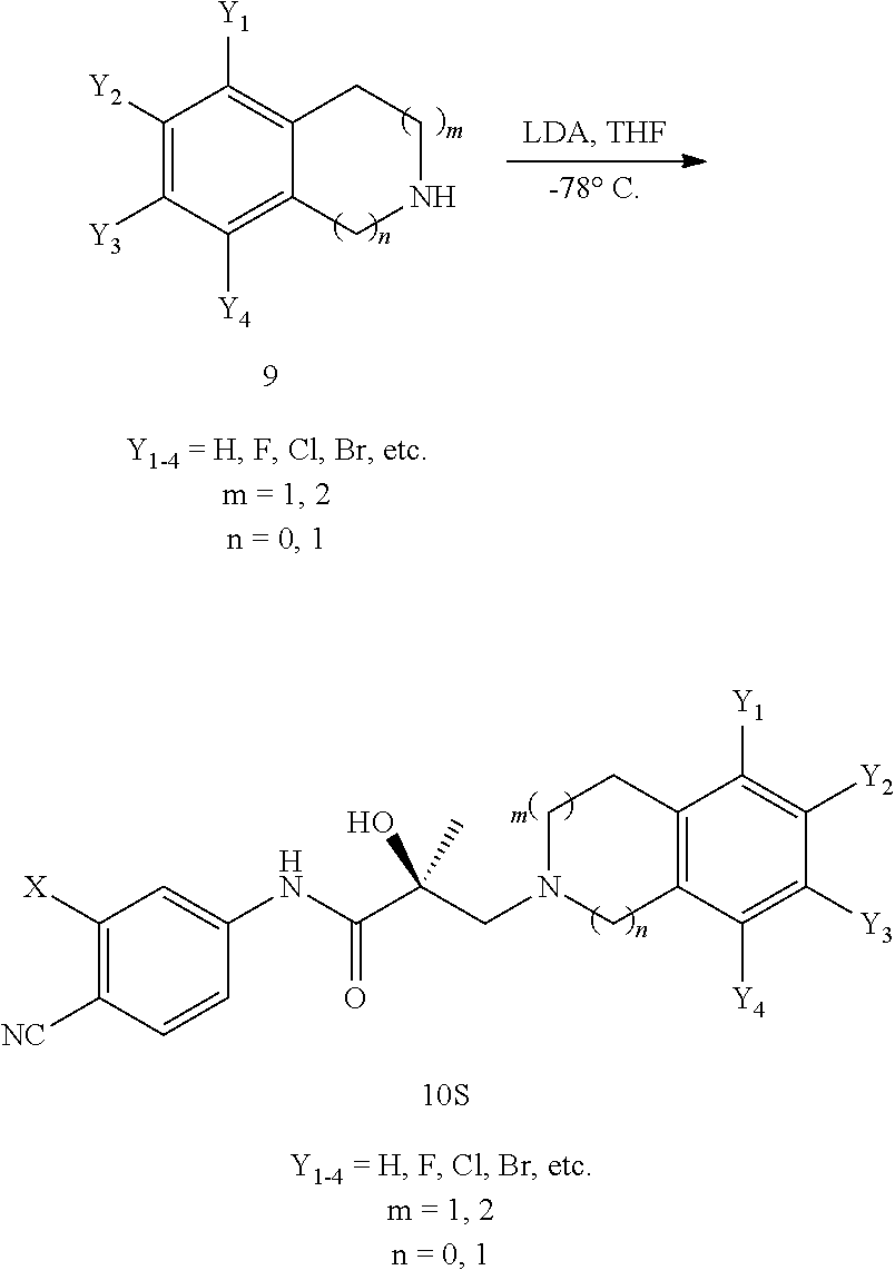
C1([Y2])=C([Y3])C([Y4])=C2C(=C1[Y1])CCNC2.C1([X])=C([NC])C=CC(NC(C(CN2CC3=C(CC2)C([Y1])=C([Y2])C([Y3])=C3[Y4])(O)C)=O)=C1
